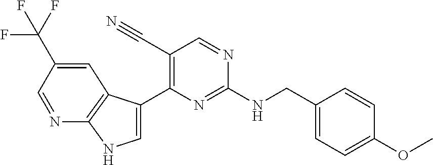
N(C1=NC(C2=CNC3=C2C=C(C(F)(F)F)C=N3)=C(C#N)C=N1)CC1=CC=C(OC)C=C1
